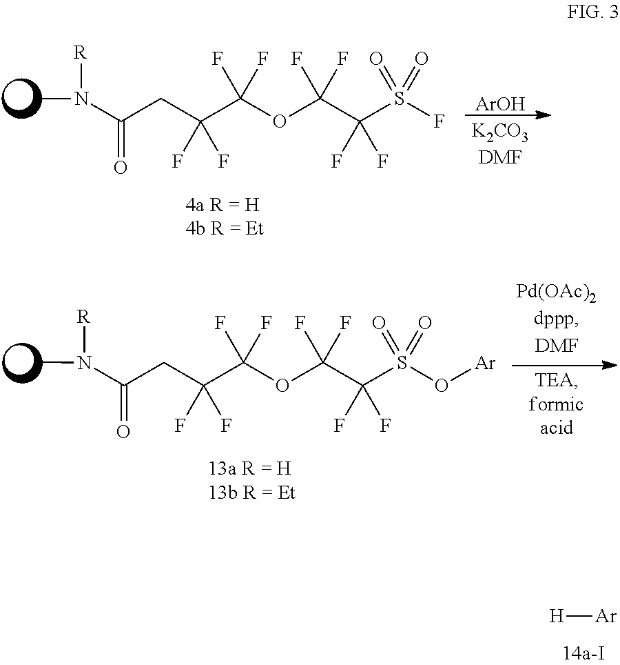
[H][Ar].C(C(F)(F)C(OC(C(S(F)(=O)=O)(F)F)(F)F)(F)F)C(N(C)[R])=O.[ArOH].C(C(F)(F)C(OC(C(S(O[Ar])(=O)=O)(F)F)(F)F)(F)F)C(N(C)[R])=O
